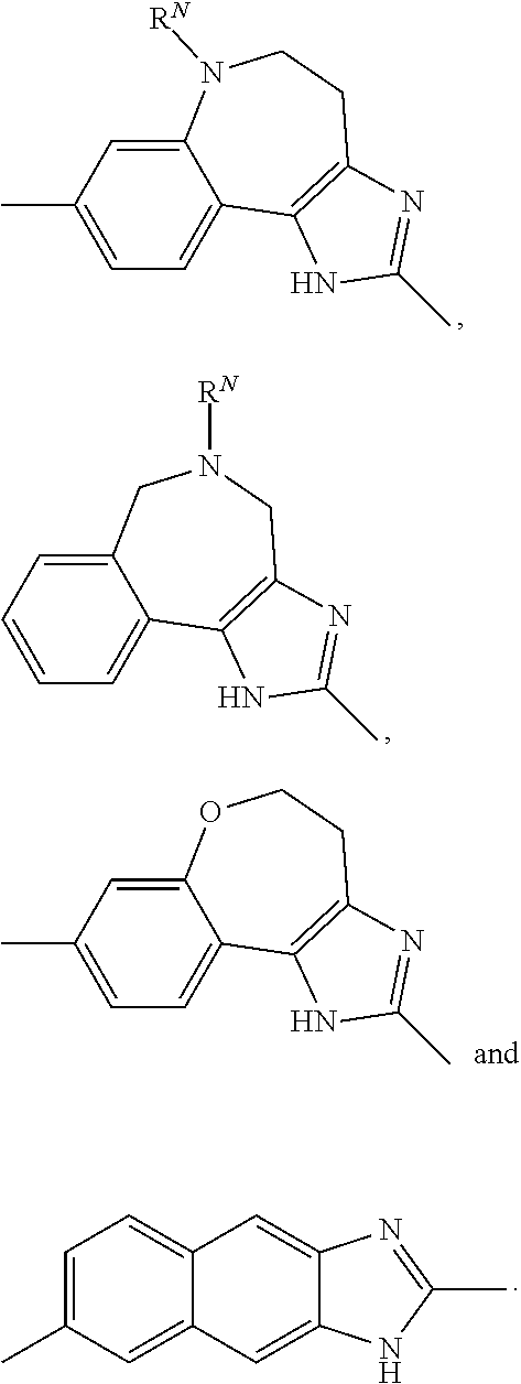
C1=C(C)C=C2C(=C1)C1=C(CCN2[RN])N=C(C)N1.C1=CC=C2C(=C1)C1=C(CN([RN])C2)N=C(C)N1.C1=C(C)C=C2C(=C1)C1=C(CCO2)N=C(C)N1.C1=C(C)C=C2C(=C1)C=C1C(=C2)NC(C)=N1
